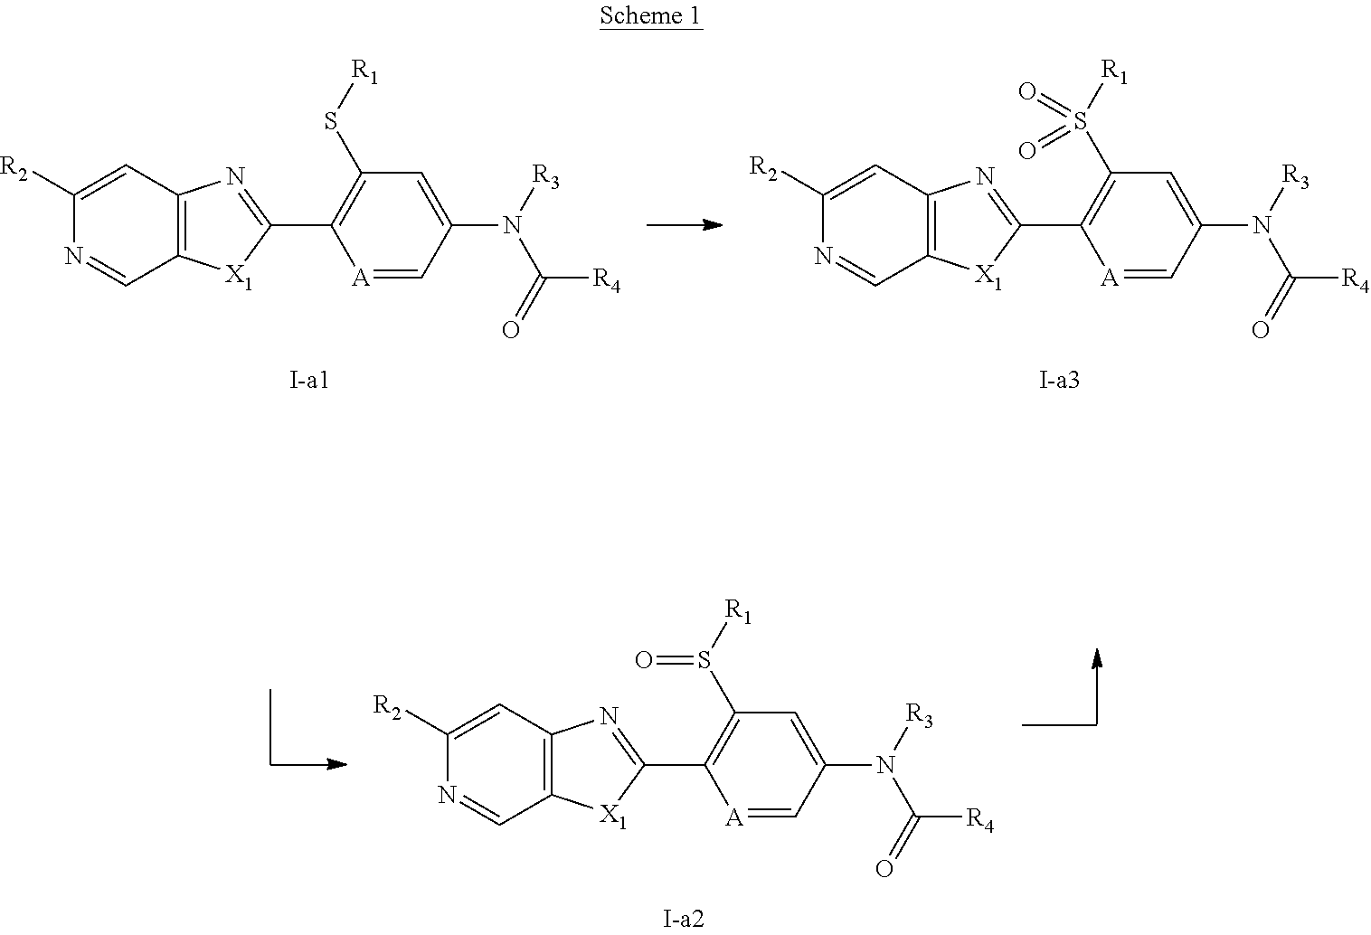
C1([R2])=CC2=C(C=N1)[X1]C(C1=C(S[R1])C=C(N([R3])C(=O)[R4])C=[A]1)=N2.C1([R2])=CC2=C(C=N1)[X1]C(C1=C(S([R1])(=O)=O)C=C(N([R3])C(=O)[R4])C=[A]1)=N2.C1([R2])=CC2=C(C=N1)[X1]C(C1=C(S([R1])=O)C=C(N([R3])C(=O)[R4])C=[A]1)=N2
